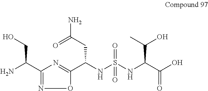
O1C(C(NS(NC(C(O)=O)C(C)O)(=O)=O)CC(N)=O)=NC(C(N)CO)=N1
